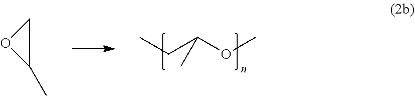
CCC(OC)C.C1(C)CO1
